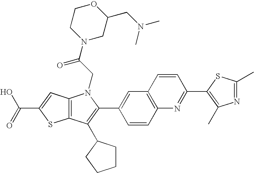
C(C1=CC2=C(S1)C(C1CCCC1)=C(C1=CC3=C(C=C1)N=C(C1=C(C)N=C(C)S1)C=C3)N2CC(=O)N1CC(CN(C)C)OCC1)(=O)O
